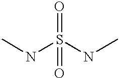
O=S(NC)(NC)=O
